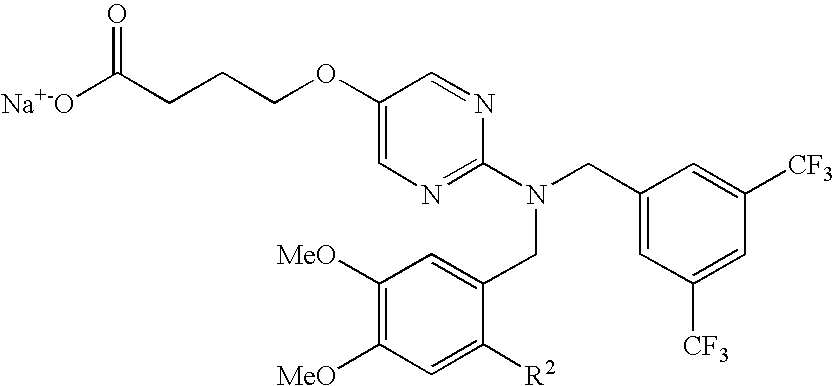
C1(OCCCC([Na+-O])=O)=CN=C(N(CC2=CC([CF3])=CC([CF3])=C2)CC2=CC([MeO])=C([MeO])C=C2[R2])N=C1
